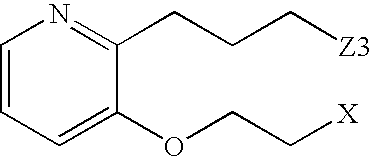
C1=CC=C(OCC[X])C(CCC[Z3])=N1
